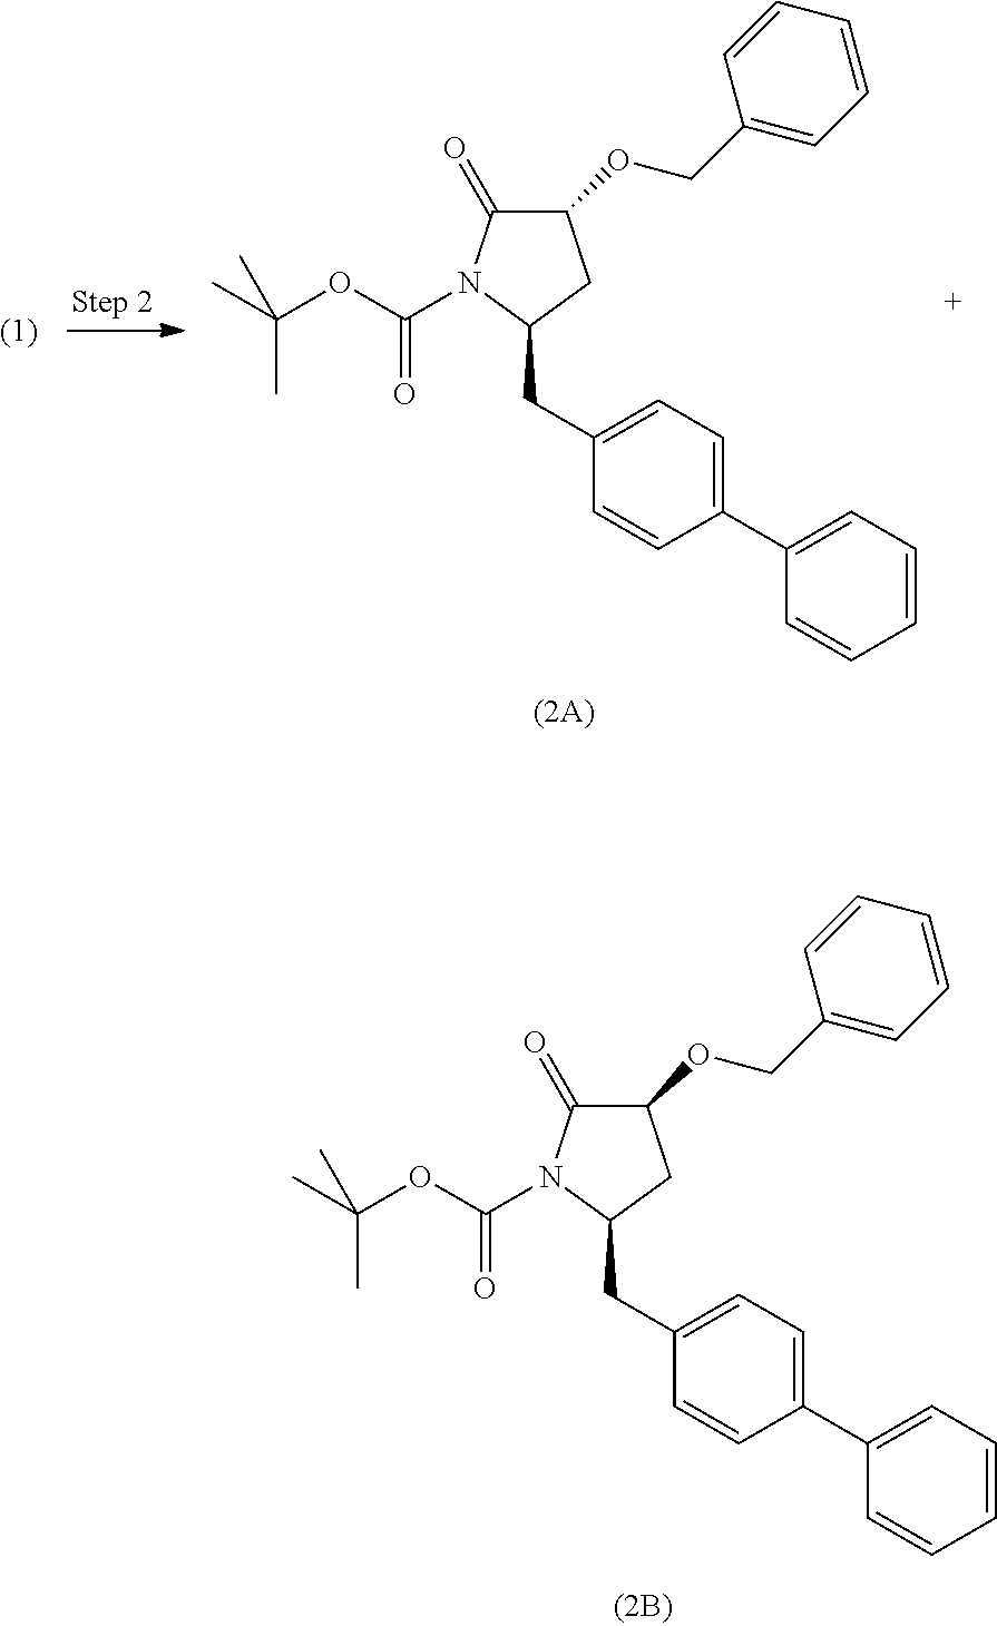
C1(CC2CC(OCC3=CC=CC=C3)C(=O)N2C(OC(C)(C)C)=O)=CC=C(C2=CC=CC=C2)C=C1.C1(CC2CC(OCC3=CC=CC=C3)C(=O)N2C(OC(C)(C)C)=O)=CC=C(C2=CC=CC=C2)C=C1
